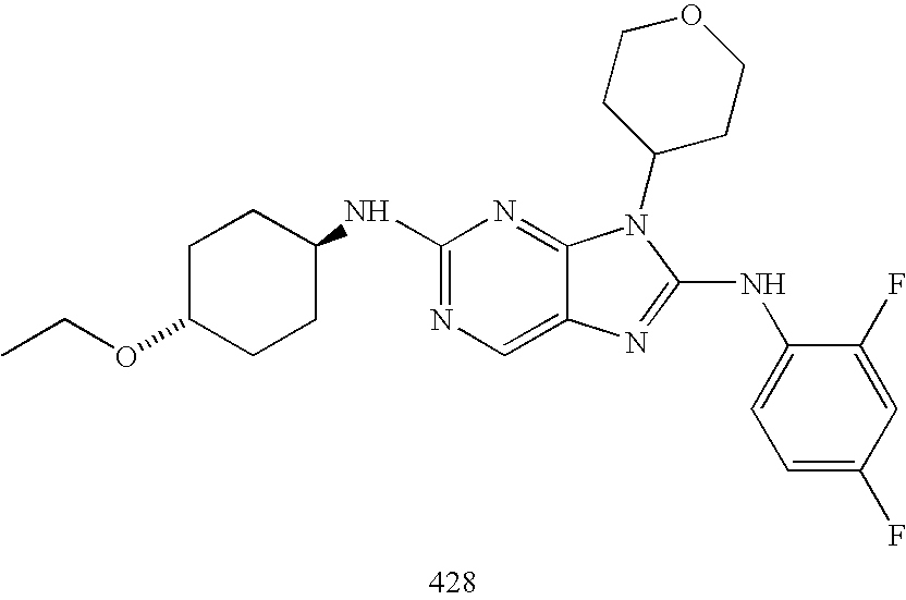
C1(NC2CCC(OCC)CC2)=NC=C2C(=N1)N(C1CCOCC1)C(NC1=CC=C(F)C=C1F)=N2
